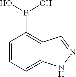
C1=CC=C2C(=C1B(O)O)C=NN2
